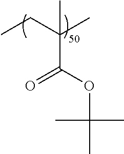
CCC(C)(C)C(OC(C)(C)C)=O
